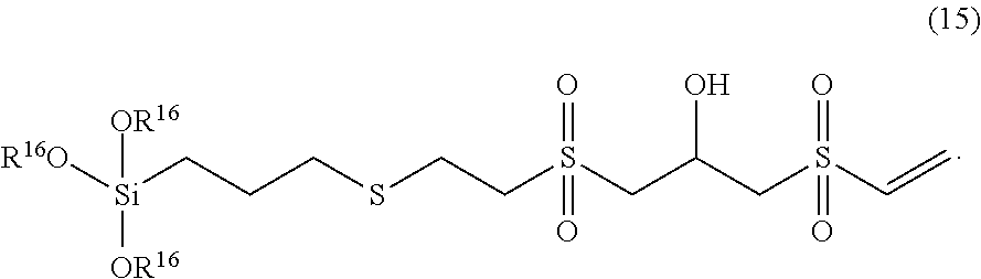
[R16O][Si](CCCSCCS(CC(CS(C=C)(=O)=O)O)(=O)=O)([OR16])[OR16]
